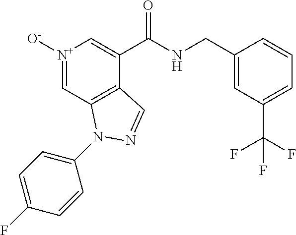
[N+]1([O-])=CC2=C(C(C(NCC3=CC(C(F)(F)F)=CC=C3)=O)=C1)C=NN2C1=CC=C(F)C=C1
